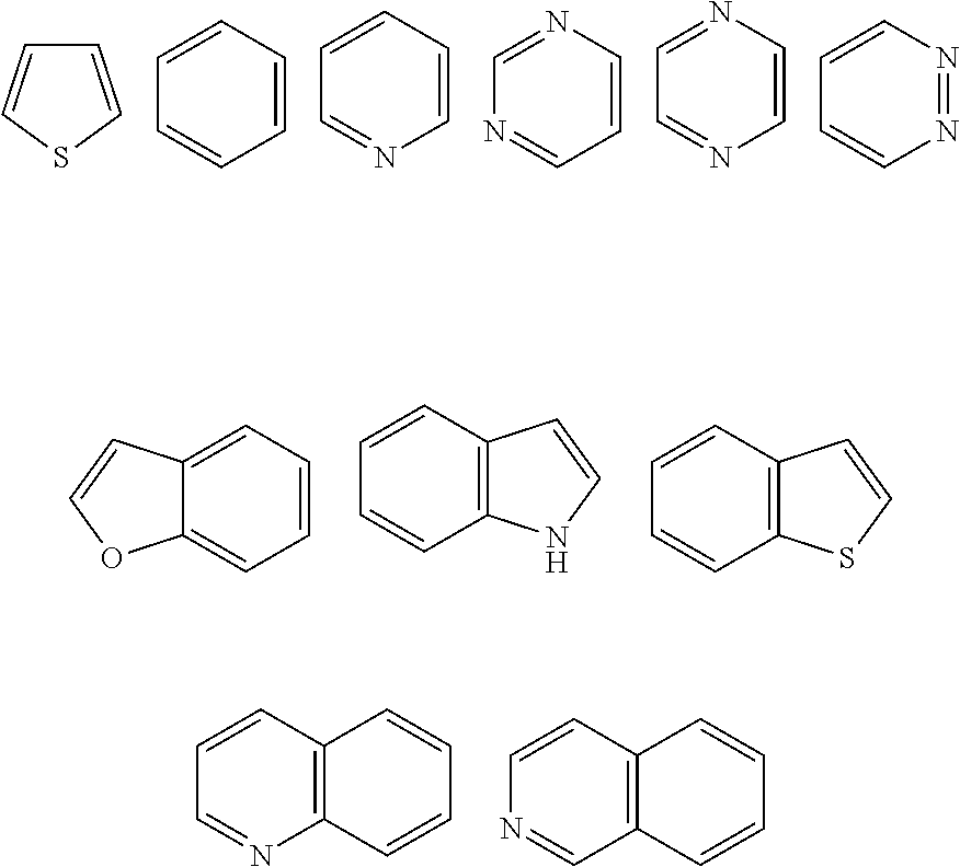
C1=C2C(=CC=C1)OC=C2.C1=CC=CC2=C1C=CN2.C1=CC=CC2=C1C=CS2.C1=NC2=C(C=C1)C=CC=C2.N1=CC2=C(C=C1)C=CC=C2.C1=CSC=C1.C1=CC=CC=C1.C1=NC=CC=C1.N1=CC=CN=C1.C1=NC=CN=C1.C1=CN=NC=C1
